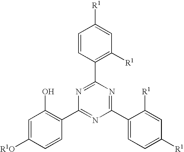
C1=CC(C2=NC(C3=C(O)C=C([R1O])C=C3)=NC(C3=CC=C([R1])C=C3[R1])=N2)=C([R1])C=C1[R1]
